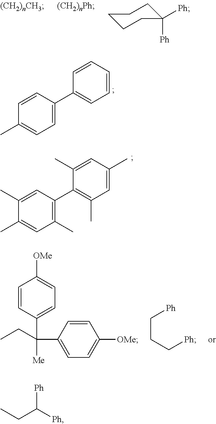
[Ph]C1([Ph])CCCCC1.C1=C(C2=CC=CC=C2)C=CC(C)=C1.C1(C)=C(C2=C(C)C=C(C)C=C2C)C=C(C)C(C)=C1.C1=CC(C(C2=CC=C([OMe])C=C2)(CC)[Me])=CC=C1[OMe].[Ph]CCC[Ph].[Ph]C(CC)[Ph]
